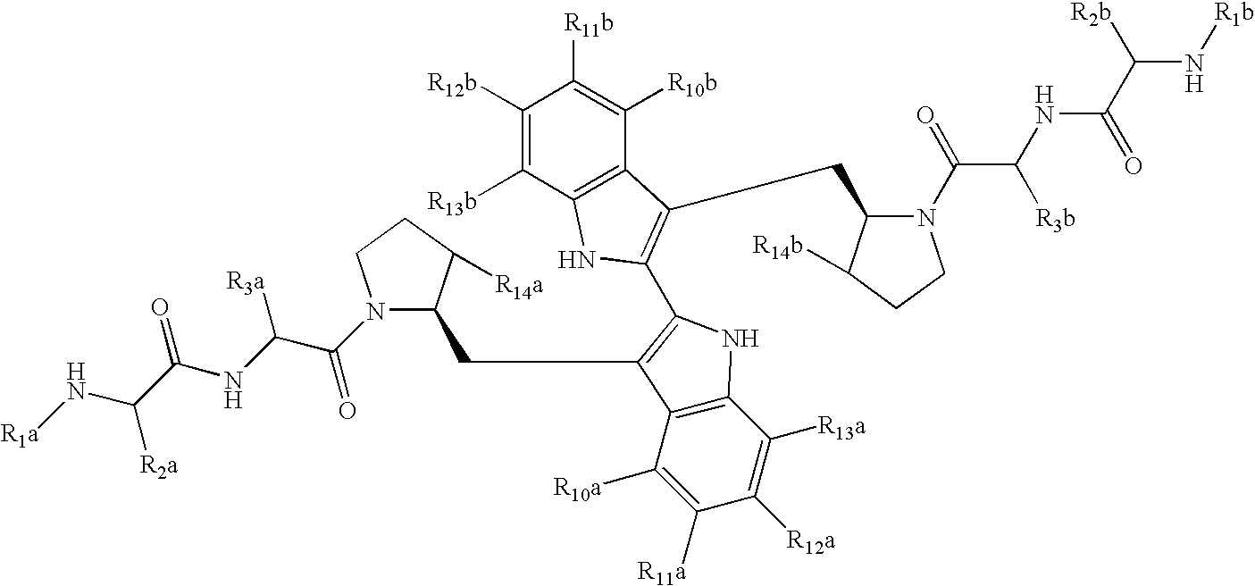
C1([R12b])=C([R13b])C2=C(C([R10b])=C1[R11b])C(CC1N(C(=O)C(NC(=O)C(N[R1b])[R2b])[R3b])CCC1[R14b])=C(C1=C(CC3C([R14a])CCN3C(C(NC(C(N[R1a])[R2a])=O)[R3a])=O)C3=C(C([R13a])=C([R12a])C([R11a])=C3[R10a])N1)N2
